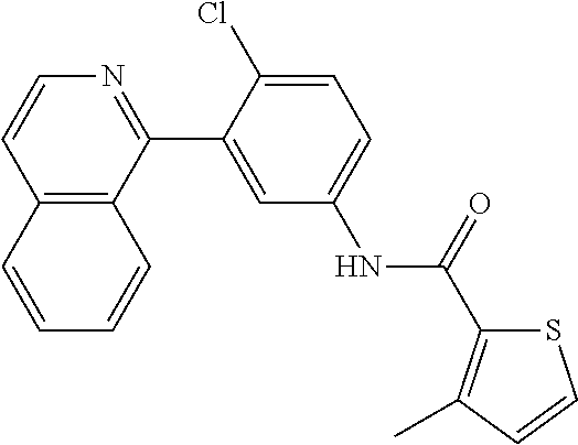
C12=C(C(C3=CC(NC(=O)C4=C(C)C=CS4)=CC=C3Cl)=NC=C1)C=CC=C2
